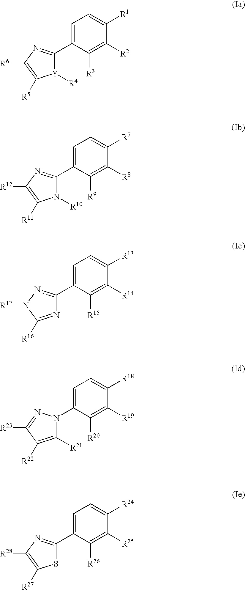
C1=C(C2=NC([R6])=C([R5])[Y]2[R4])C([R3])=C([R2])C([R1])=C1.C1=C(C2=NC([R12])=C([R11])N2[R10])C([R9])=C([R8])C([R7])=C1.C1=C(C2=NN([R17])C([R16])=N2)C([R15])=C([R14])C([R13])=C1.C1=C(N2C([R21])=C([R22])C([R23])=N2)C([R20])=C([R19])C([R18])=C1.C1=C(C2=NC([R28])=C([R27])S2)C([R26])=C([R25])C([R24])=C1
